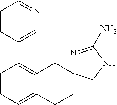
C1=CC=C2C(=C1C1=CN=CC=C1)CC1(CC2)N=C(N)NC1
